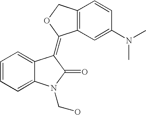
C1=CC=C2C(=C1)C(=C1C3=C(CO1)C=CC(N(C)C)=C3)C(=O)N2CO
